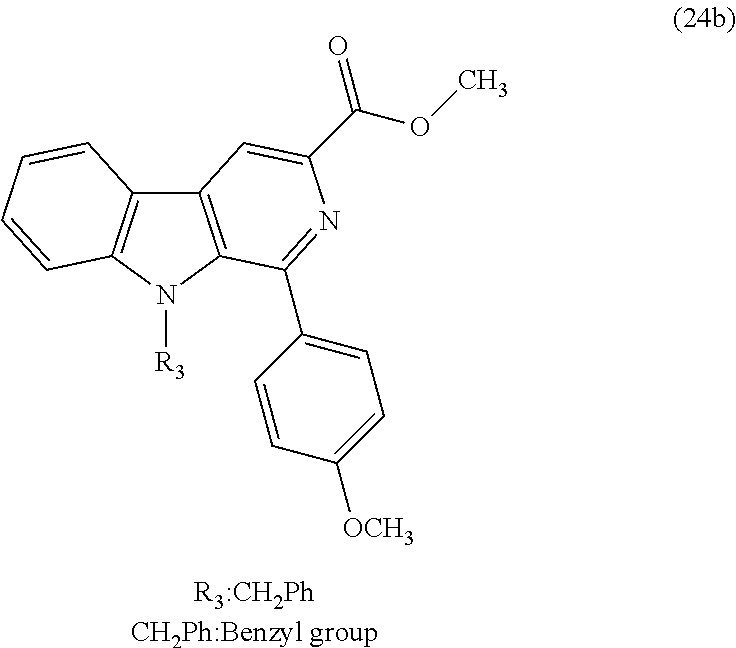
C12=C(N([R3])C3=C1C=CC=C3)C(C1=CC=C([OCH3])C=C1)=NC(C(=O)OC)=C2.[R3:CH2PhCH2Ph:Benzyl group]
